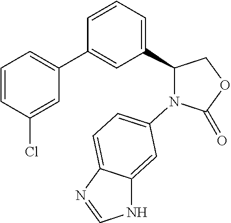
C1(C2=CC=CC(C3=CC=CC(Cl)=C3)=C2)COC(=O)N1C1=CC=C2C(=C1)NC=N2
